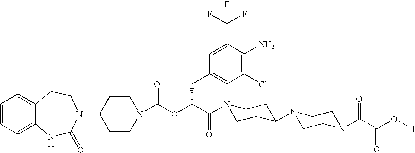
C1=CC=C2C(=C1)CCN(C1CCN(C(OC(C(N3CCC(N4CCN(C(C(O[H])=O)=O)CC4)CC3)=O)CC3=CC(Cl)=C(N)C(C(F)(F)F)=C3)=O)CC1)C(=O)N2
